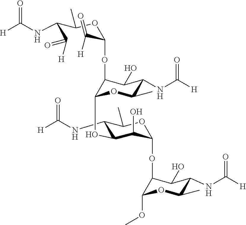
C(C([H])=O)(C(OC(C(=O)[H])OC1C(O)C(NC([H])=O)C(C)OC1OC1C(NC([H])=O)C(C)OC(OC2C(O)C(NC([H])=O)C(C)OC2OC)C1O)C)NC([H])=O
